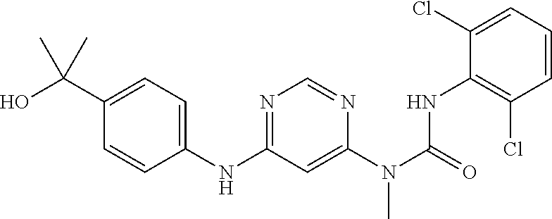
C1(NC2=NC=NC(N(C(NC3=C(Cl)C=CC=C3Cl)=O)C)=C2)=CC=C(C(C)(O)C)C=C1
